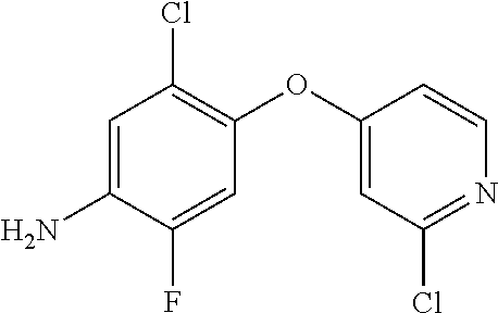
C1=C(N)C(F)=CC(OC2=CC(Cl)=NC=C2)=C1Cl
